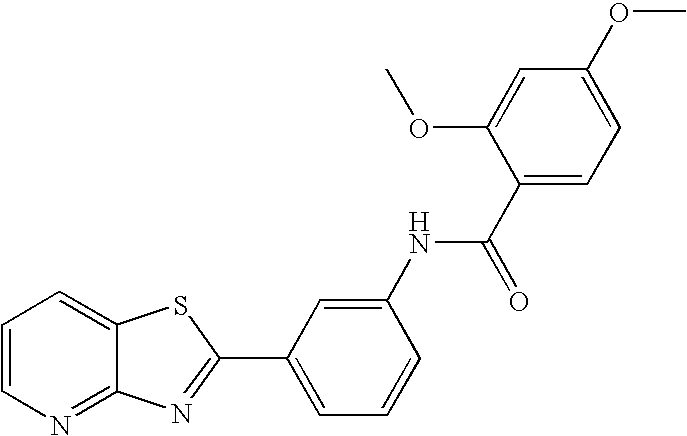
C1=CN=C2C(=C1)SC(C1=CC=CC(NC(C3=CC=C(OC)C=C3OC)=O)=C1)=N2
